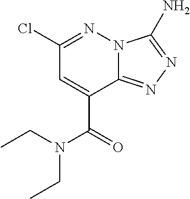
C12=NN=C(N)N1N=C(Cl)C=C2C(N(CC)CC)=O
